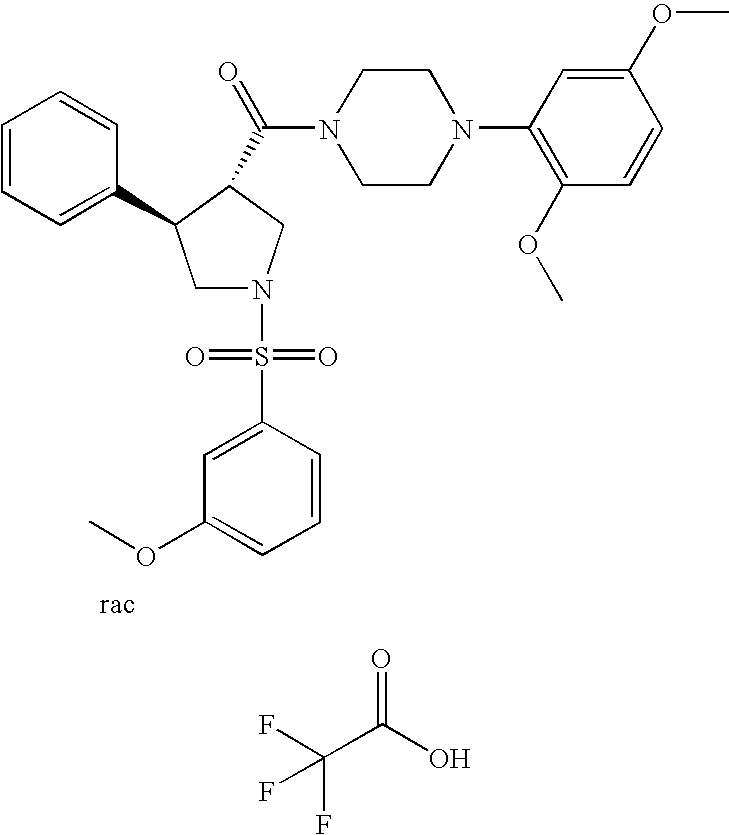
C1N(S(=O)(C2=CC(OC)=CC=C2)=O)CC(C(=O)N2CCN(C3=C(OC)C=CC(OC)=C3)CC2)C1C1=CC=CC=C1.FC(C(O)=O)(F)F
